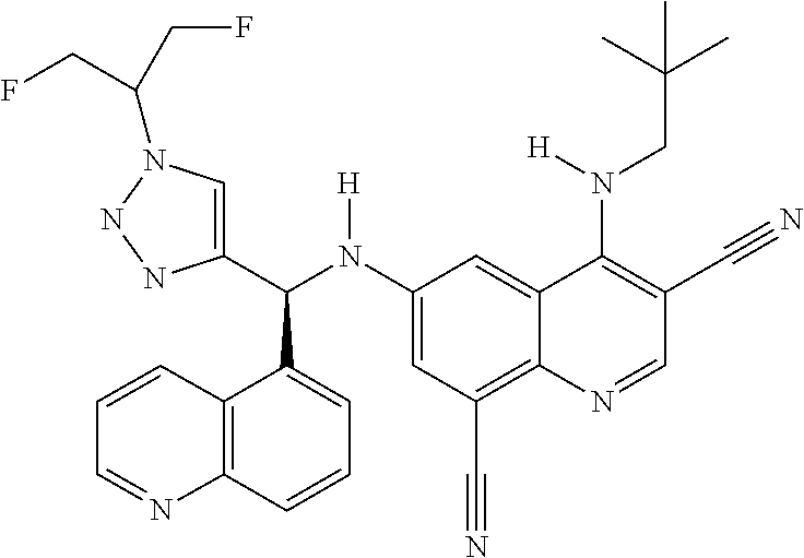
C1(N(C(C2=CN(C(CF)CF)NN2)C2=CC=CC3=C2C=CC=N3)[H])=CC(C#N)=C2C(=C1)C(N(CC(C)(C)C)[H])=C(C#N)C=N2
